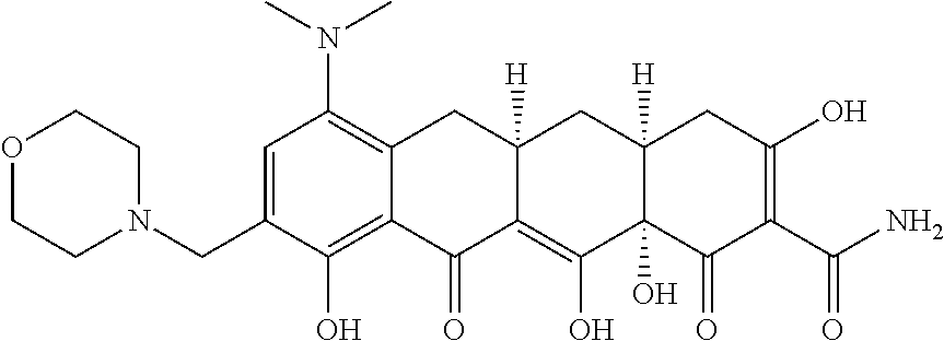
C1=C(CN2CCOCC2)C(O)=C2C(=C1N(C)C)CC1([H])C(=C(O)C3(O)C([H])(C1)CC(O)=C(C(N)=O)C3=O)C2=O
